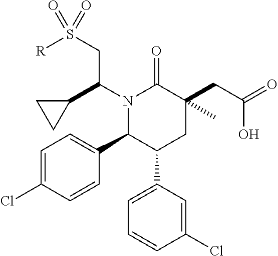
C1=C(Cl)C=CC(C2C(C3=CC=CC(Cl)=C3)CC(CC(=O)O)(C)C(=O)N2C(CS([R])(=O)=O)C2CC2)=C1
